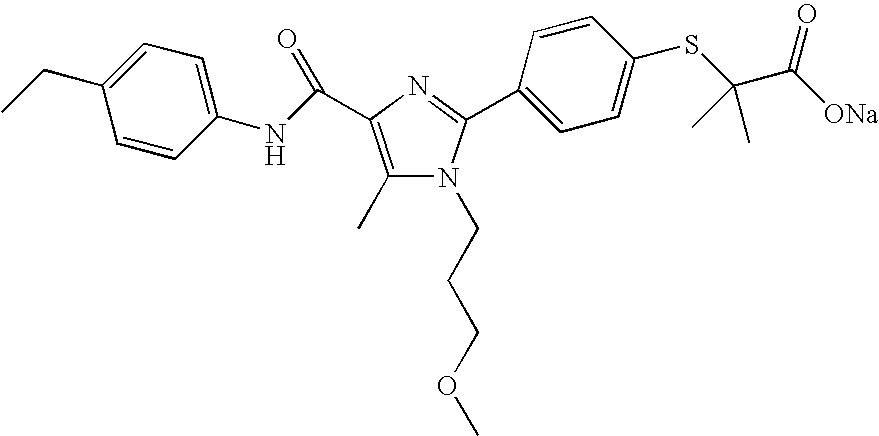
C1(C)=C(C(NC2=CC=C(CC)C=C2)=O)N=C(C2=CC=C(SC(C([ONa])=O)(C)C)C=C2)N1CCCOC
